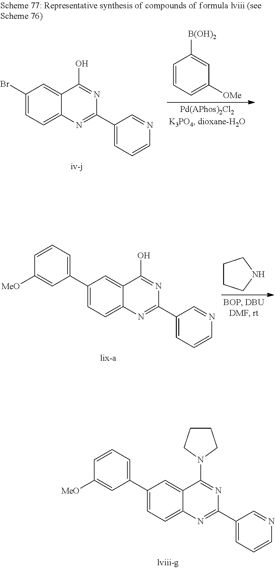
C1CCNC1.C1(C2=CC=CC([MeO])=C2)=CC=C2C(=C1)C(O)=NC(C1=CC=CN=C1)=N2.C1(C2=CC=CC([MeO])=C2)=CC=C2C(=C1)C(N1CCCC1)=NC(C1=CC=CN=C1)=N2.C1=CC=C([OMe])C=C1[B(OH)2].C1(Br)=CC=C2C(=C1)C(O)=NC(C1=CC=CN=C1)=N2
